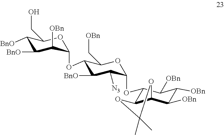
C1([BnO])C([BnO])C([OBn])C(OC2C([BnO])C([N3])C(OC3C4C(C([OBn])C([OBn])C3[OBn])OC(C)(C)O4)OC2C[OBn])OC1CO
